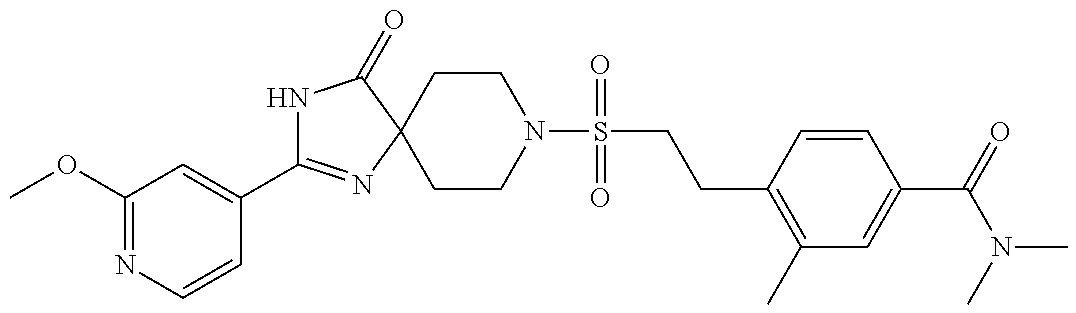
C1(OC)=NC=CC(C2=NC3(C(=O)N2)CCN(S(CCC2=C(C)C=C(C(=O)N(C)C)C=C2)(=O)=O)CC3)=C1
